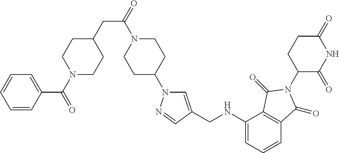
C(C(N1CCC(N2C=C(CNC3=CC=CC4=C3C(=O)N(C3C(=O)NC(=O)CC3)C4=O)C=N2)CC1)=O)C1CCN(C(C2=CC=CC=C2)=O)CC1
